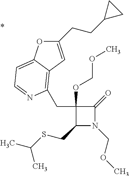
C1(OCOC)(CC2=C3C(=CC=N2)OC(CCC2CC2)=C3)C(CSC(C)C)N(COC)C1=O
